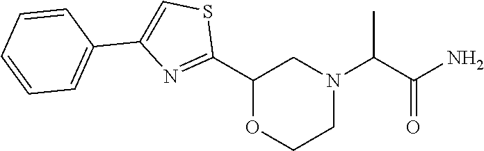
C1(C2=NC(C3=CC=CC=C3)=CS2)OCCN(C(C(N)=O)C)C1
